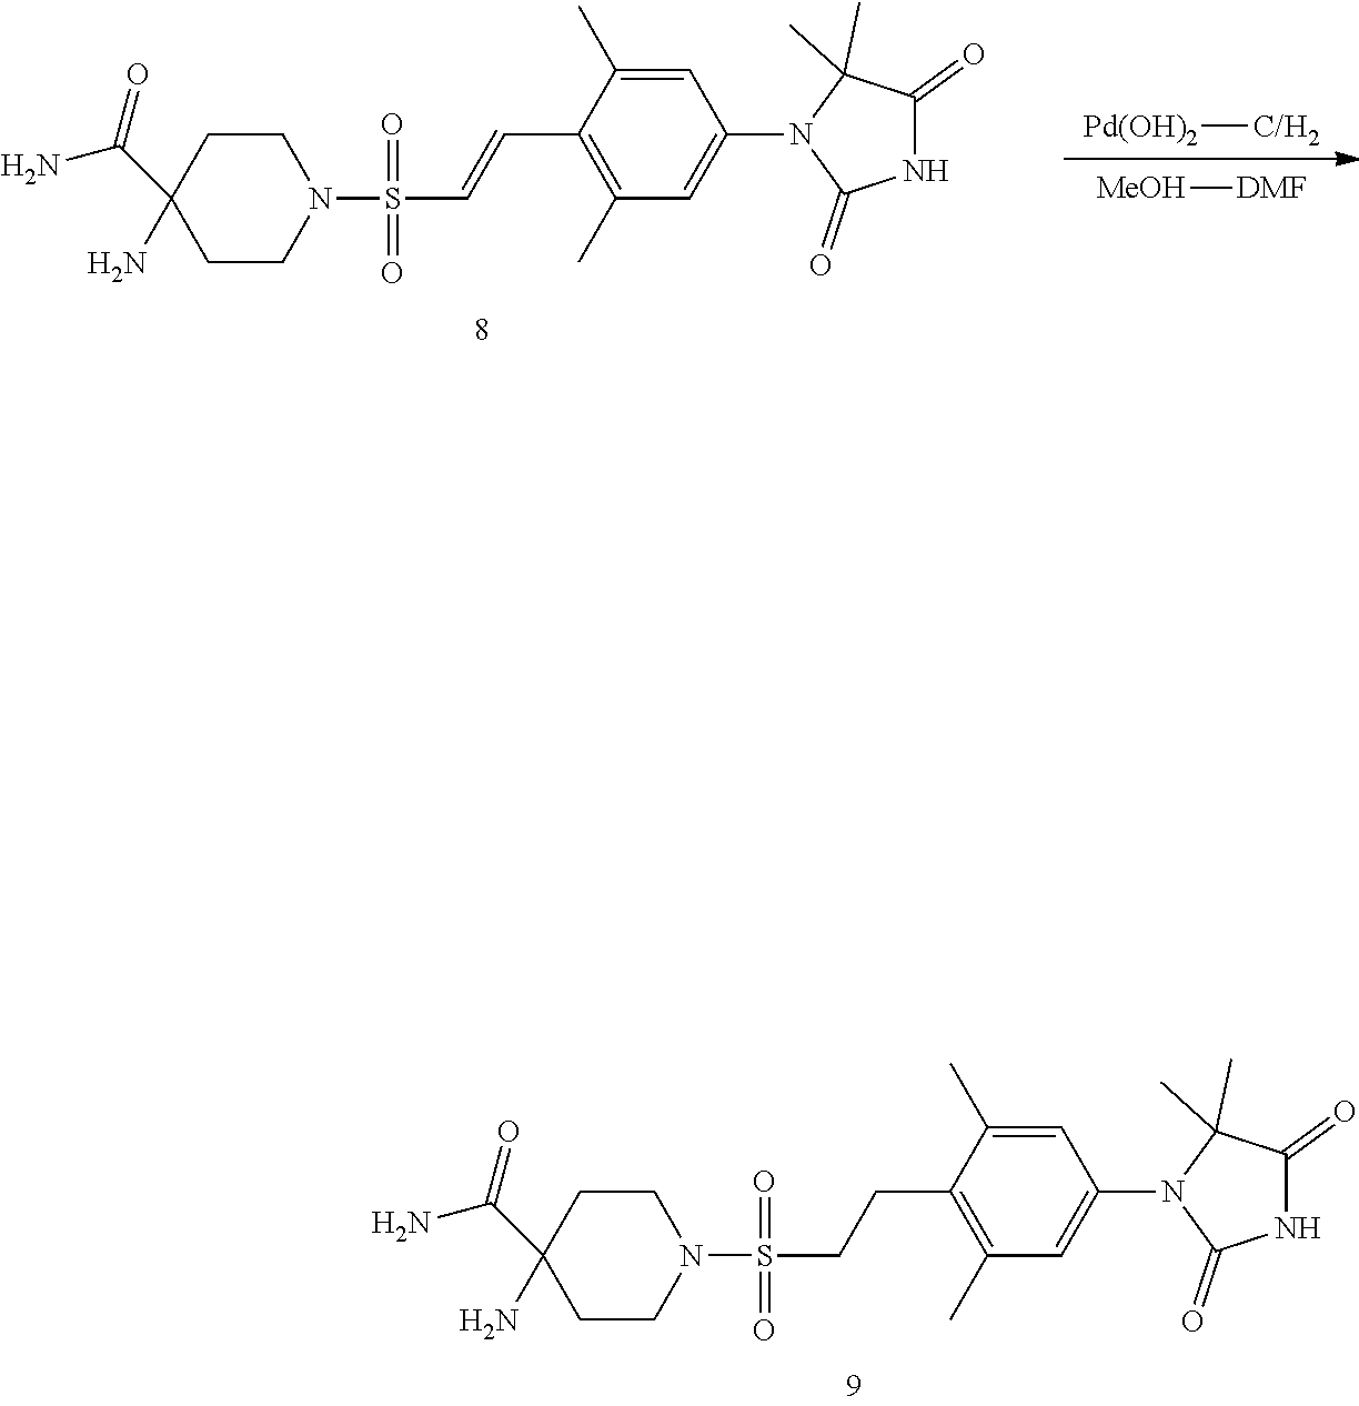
C(C1(N)CCN(S(=O)(=O)CCC2=C(C)C=C(N3C(=O)NC(=O)C3(C)C)C=C2C)CC1)(=O)N.C(C1(N)CCN(S(=O)(=O)C=CC2=C(C)C=C(N3C(=O)NC(=O)C3(C)C)C=C2C)CC1)(=O)N.[Pd(OH)2][C/H2].[MeOH][DMF]
